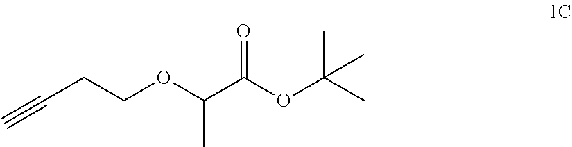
C(C)(OCCC#C)C(OC(C)(C)C)=O
